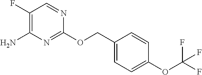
C1(F)=C(N)N=C(OCC2=CC=C(OC(F)(F)F)C=C2)N=C1
